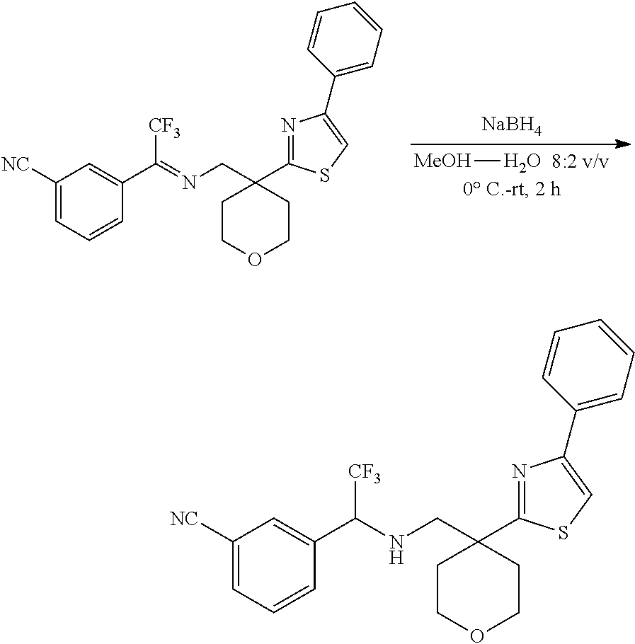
[MeOH]O.[NaBH4].C1COCCC1(CN=C([CF3])C1=CC([NC])=CC=C1)C1=NC(C2=CC=CC=C2)=CS1.C1COCCC1(CNC([CF3])C1=CC([NC])=CC=C1)C1=NC(C2=CC=CC=C2)=CS1
